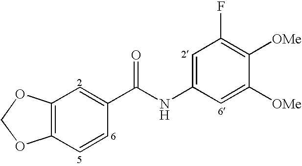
C12=C(C=CC(C(=O)NC3=CC(F)=C([OMe])C([OMe])=C3)=C1)OCO2
